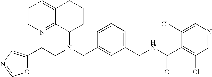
N(CC1=CC(CNC(C2=C(Cl)C=NC=C2Cl)=O)=CC=C1)(C1CCCC2=CC=CN=C12)CCC1=CN=CO1
